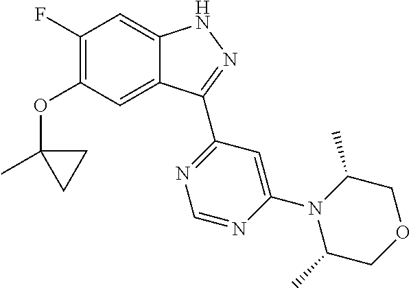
O(C1=C(F)C=C2C(=C1)C(C1=NC=NC(N3C(C)COCC3C)=C1)=NN2)C1(C)CC1
